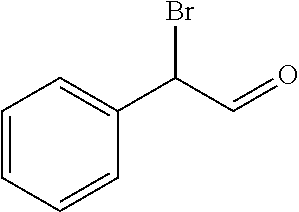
C1=CC=CC(C(Br)C=O)=C1
